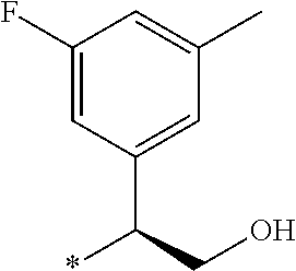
*C(CO)C1=CC(C)=CC(F)=C1
